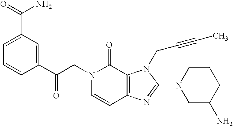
C(N1C=CC2=C(C1=O)N(CC#CC)C(N1CC(N)CCC1)=N2)C(C1=CC(C(N)=O)=CC=C1)=O
